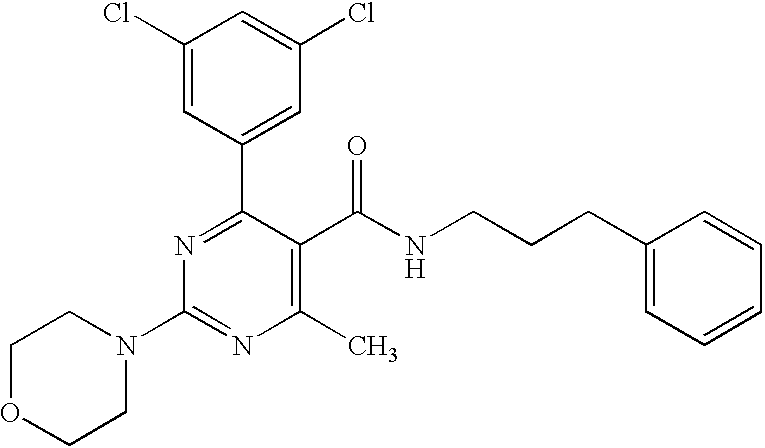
C1(Cl)=CC(C2=NC(N3CCOCC3)=NC(C)=C2C(NCCCC2=CC=CC=C2)=O)=CC(Cl)=C1
